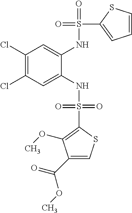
C1(Cl)=C(Cl)C=C(NS(=O)(=O)C2=C(OC)C(C(=O)OC)=CS2)C(NS(=O)(C2=CC=CS2)=O)=C1
